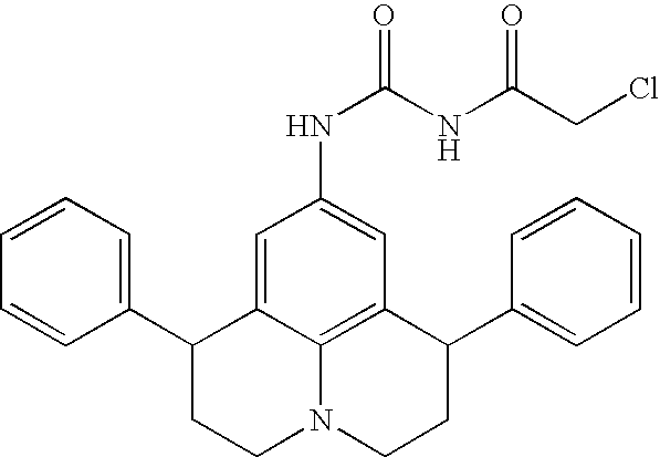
C1=CC=C(C2CCN3C4=C(C(C5=CC=CC=C5)CC3)C=C(NC(=O)NC(=O)CCl)C=C24)C=C1
